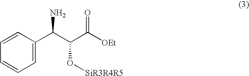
C1=C(C(C(C([OEt])=O)O[SiR3R4R5])N)C=CC=C1
